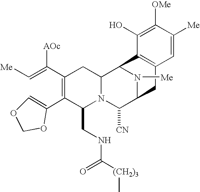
C(=C(C1=C(C2=COCO2)C(CNC([(CH2)3]C)=O)N2C(C1)C1N([Me])C(C2[CN])CC2=C1C(O)=C([OMe])C([Me])=C2)[AOc])[Me]
